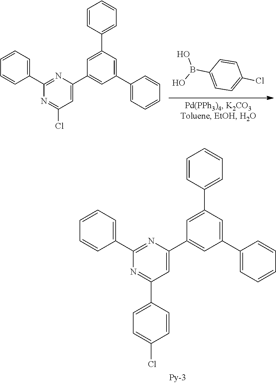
C1=CC(Cl)=CC=C1B(O)O.C1=CC(C2=NC(C3=CC(C4=CC=CC=C4)=CC(C4=CC=CC=C4)=C3)=CC(Cl)=N2)=CC=C1.C1=CC(C2=NC(C3=CC=CC=C3)=NC(C3=CC(C4=CC=CC=C4)=CC(C4=CC=CC=C4)=C3)=C2)=CC=C1Cl
